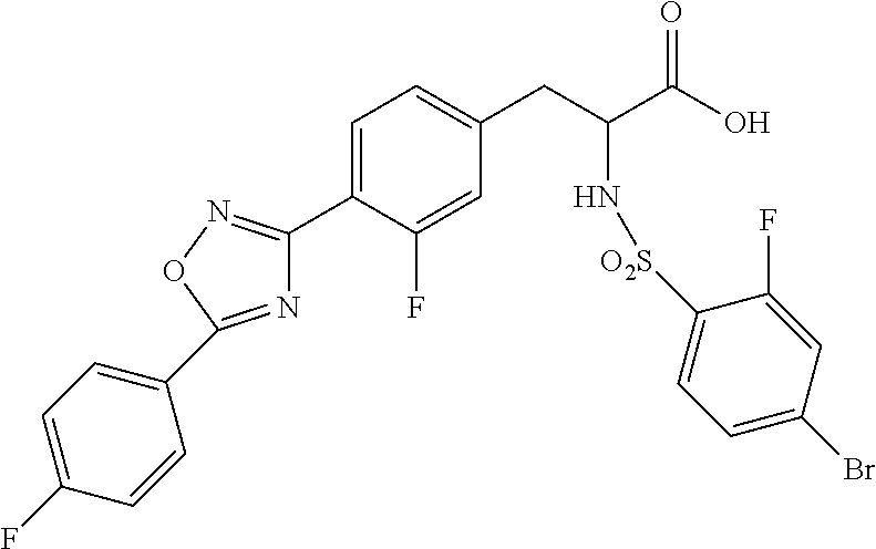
C1=C(C2=NOC(C3=CC=C(F)C=C3)=N2)C(F)=CC(CC(C(O)=O)N[O2S]C2=CC=C(Br)C=C2F)=C1
